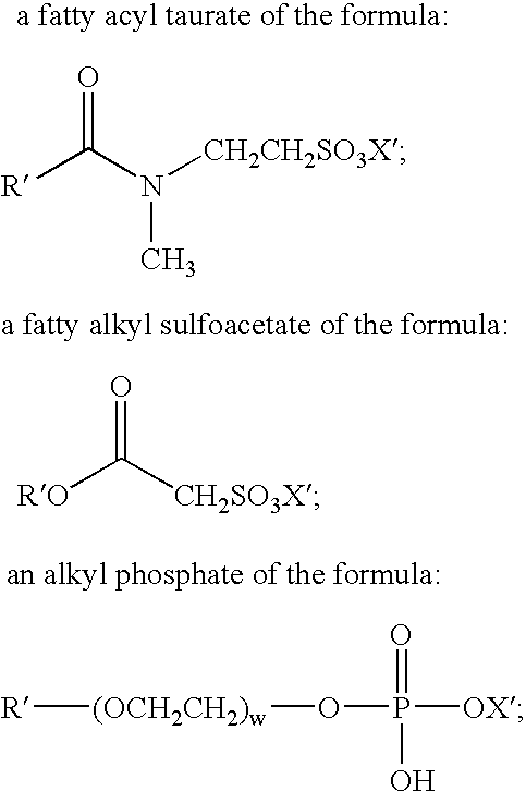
[R]C(N([CH2CH2SO3X])C)=O.[RO]C([CH2SO3X])=O.[R][(OCH2CH2)w]OP(=O)([OX])O
